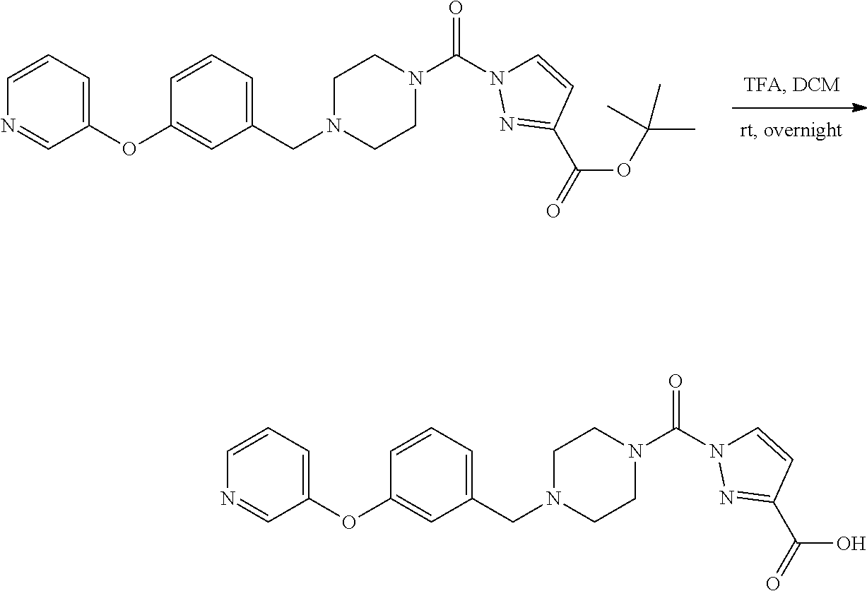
N1=CC(OC2=CC(CN3CCN(C(=O)N4C=CC(C(=O)OC(C)(C)C)=N4)CC3)=CC=C2)=CC=C1.N1=CC(OC2=CC(CN3CCN(C(=O)N4C=CC(C(=O)O)=N4)CC3)=CC=C2)=CC=C1
